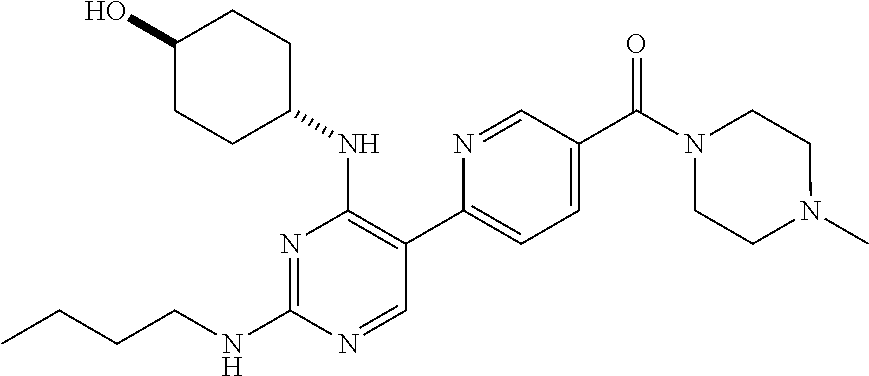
CCCCNC1=NC(NC2CCC(O)CC2)=C(C2=CC=C(C(=O)N3CCN(C)CC3)C=N2)C=N1
